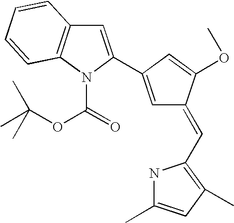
C1=C(C2=CC(=CC3=C(C)C=C(C)N3)C(OC)=C2)N(C(=O)OC(C)(C)C)C2=C1C=CC=C2
